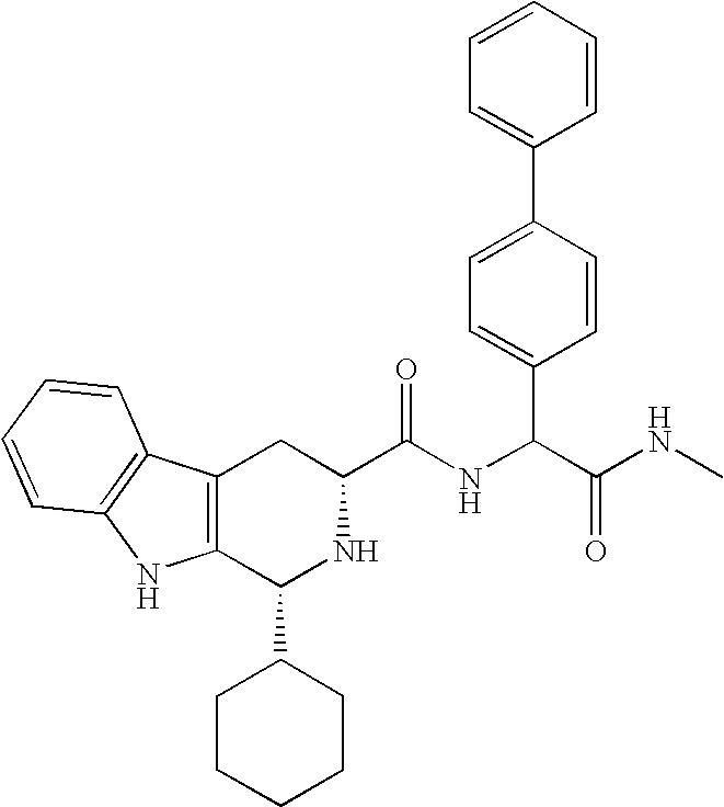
C1(C2CCCCC2)NC(C(=O)NC(C2=CC=C(C3=CC=CC=C3)C=C2)C(NC)=O)CC2=C1NC1=C2C=CC=C1
